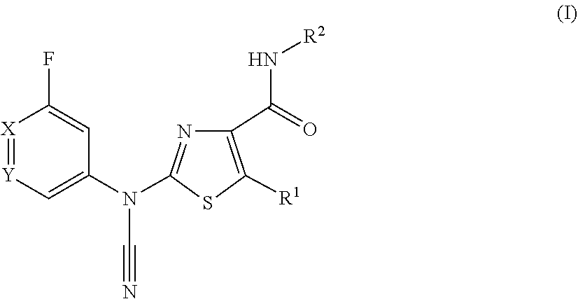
N(C#N)(C1=NC(C(N[R2])=O)=C([R1])S1)C1=C[Y]=[X]C(F)=C1
